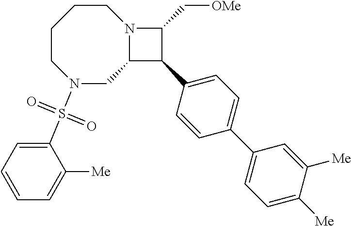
N1(S(C2=CC=CC=C2[Me])(=O)=O)CC2N(CCCC1)C(C[OMe])C2C1=CC=C(C2=CC=C([Me])C([Me])=C2)C=C1
